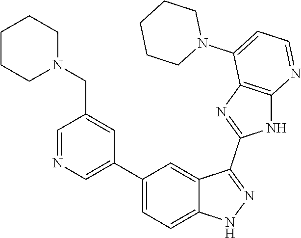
C1=NC=C(C2=CC=C3C(=C2)C(C2=NC4=C(N2)N=CC=C4N2CCCCC2)=NN3)C=C1CN1CCCCC1
